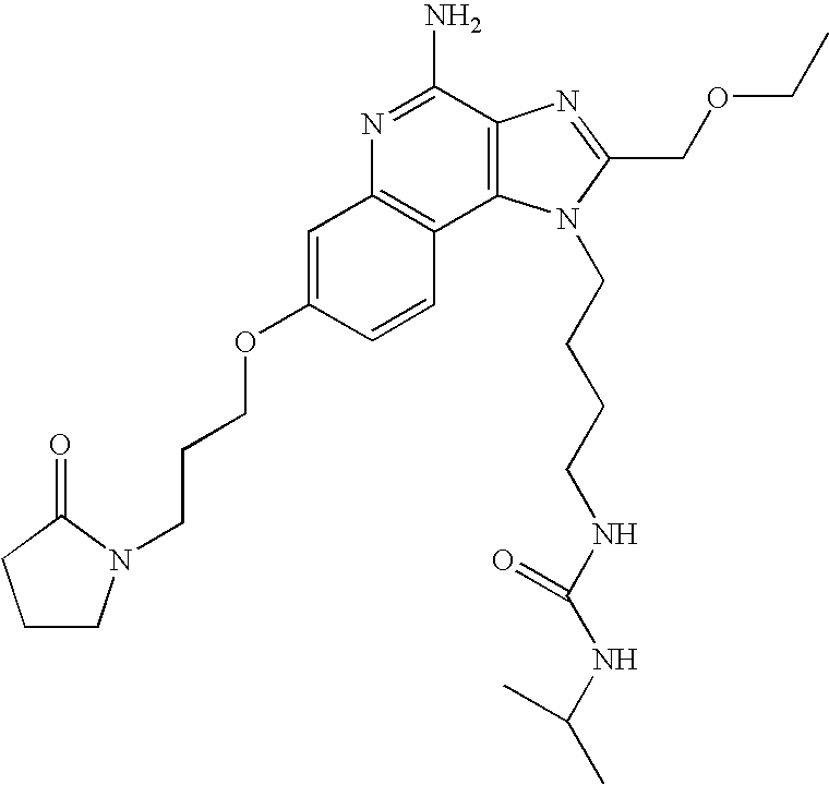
C1=C(OCCCN2CCCC2=O)C=CC2=C1N=C(N)C1=C2N(CCCCNC(NC(C)C)=O)C(COCC)=N1
